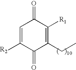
C1=C([R2])C(=O)C(CC)=C([R1])C1=O
